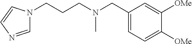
C1=NC=CN1CCCN(CC1=CC=C([OMe])C([OMe])=C1)C
